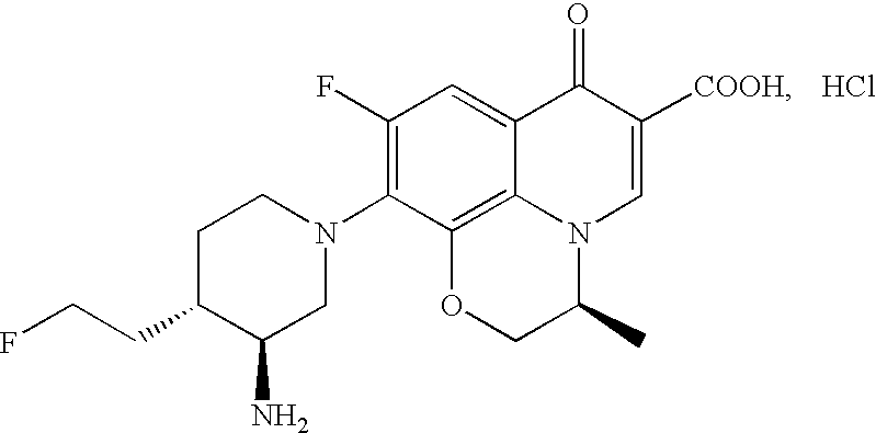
Cl.C1(F)=C(N2CCC(CCF)C(N)C2)C2=C3C(=C1)C(=O)C([COOH])=CN3C(C)CO2
